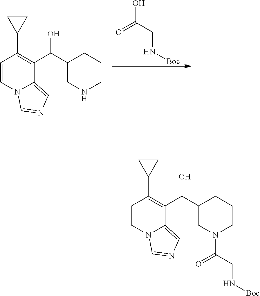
OC(CN[Boc])=O.N12C(=CN=C1)C(C(C1CCCNC1)O)=C(C1CC1)C=C2.N12C(=CN=C1)C(C(C1CCCN(C(CN[Boc])=O)C1)O)=C(C1CC1)C=C2
